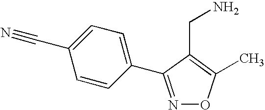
N1=C(C2=CC=C(C#N)C=C2)C(CN)=C(C)O1
